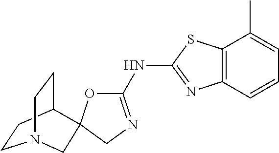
C1CC2CCN1CC21OC(NC2=NC3=C(S2)C(C)=CC=C3)=NC1
